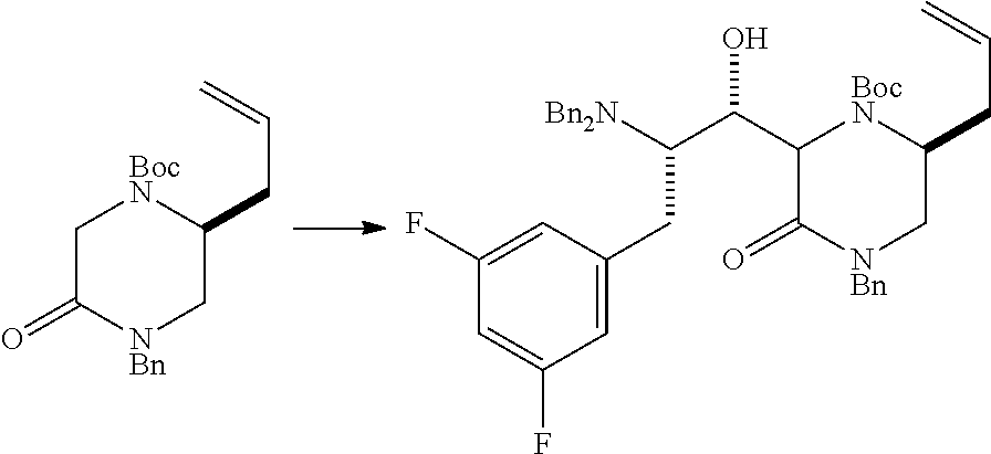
C1C(=O)[NBn]CC(CC=C)[BocN]1.C1(C(C([Bn2N])CC2=CC(F)=CC(F)=C2)O)C(=O)[NBn]CC(CC=C)[BocN]1
